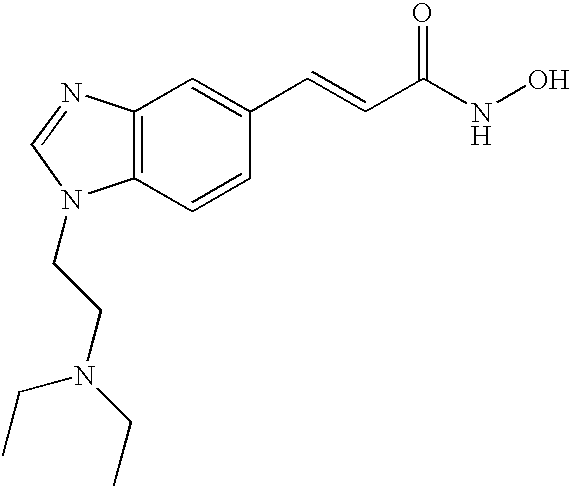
C12=C(C=CC(C=CC(NO)=O)=C1)N(CCN(CC)CC)C=N2
